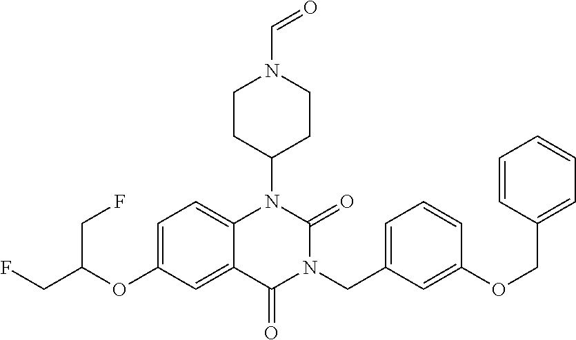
C12=CC=C(OC(CF)CF)C=C1C(=O)N(CC1=CC=CC(OCC3=CC=CC=C3)=C1)C(=O)N2C1CCN(C=O)CC1
